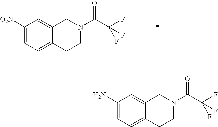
C1([O2N])=CC=C2C(=C1)CN(C(C(F)(F)F)=O)CC2.C1(N)=CC=C2C(=C1)CN(C(C(F)(F)F)=O)CC2
